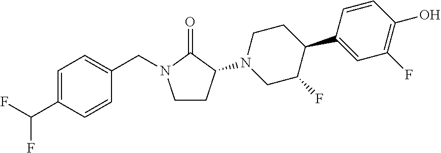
C1=C(C(F)F)C=CC(CN2CCC(N3CC(F)C(C4=CC(F)=C(O)C=C4)CC3)C2=O)=C1
